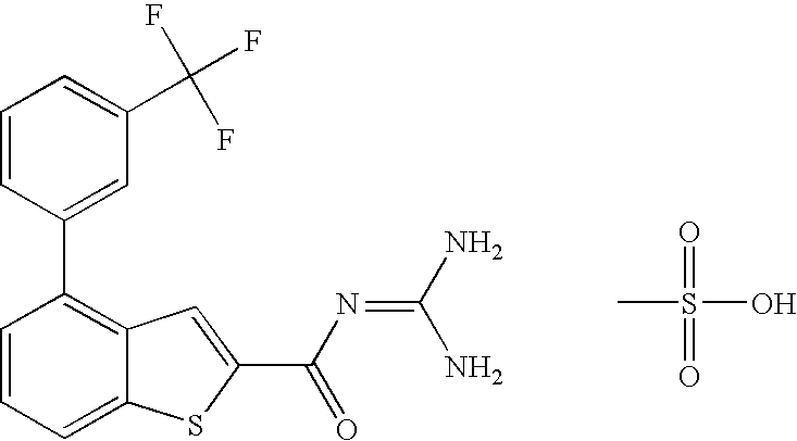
C1(C2=C3C(=CC=C2)SC(C(N=C(N)N)=O)=C3)=CC(C(F)(F)F)=CC=C1.CS(=O)(=O)O
